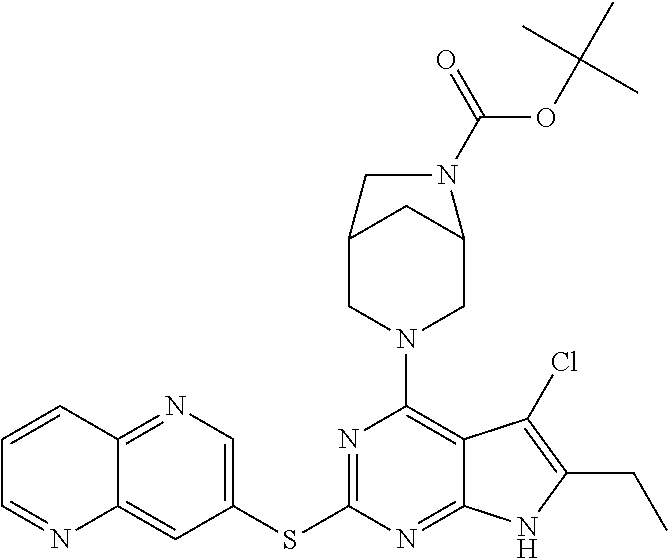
C1=CC2=NC=C(SC3=NC(N4CC5CC(C4)CN5C(=O)OC(C)(C)C)=C4C(=N3)NC(CC)=C4Cl)C=C2N=C1
